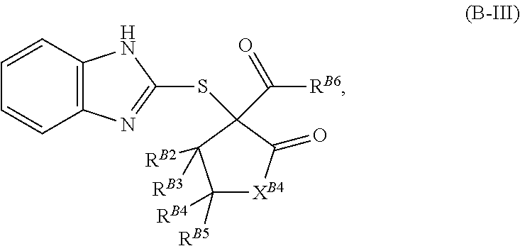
C1([RB4])([RB5])[XB4]C(=O)C(SC2=NC3=C(C=CC=C3)N2)(C([RB6])=O)C1([RB2])[RB3]
